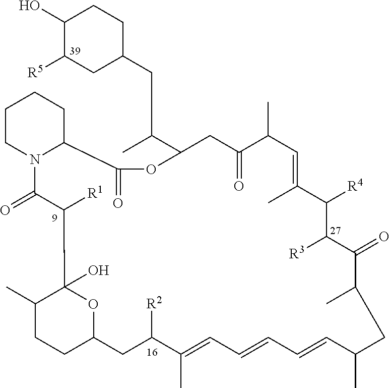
C1C2N(CCC1)C(=O)C([R1])C1(O)C(C)CCC(O1)CC([R2])C(C)=CC=CC=CC(C)CC(C)C(=O)C([R3])C([R4])C(C)=CC(C)C(=O)CC(C(C)CC1CCC(O)C([R5])C1)OC2=O
